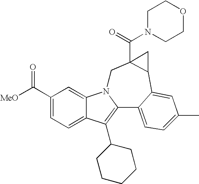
C1(C([MeO])=O)=CC=C2C(=C1)N1C(=C2C2CCCCC2)C2=CC=C(C)C=C2C2C(C(N3CCOCC3)=O)(C1)C2
